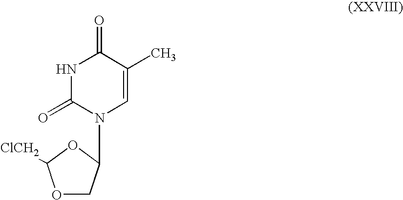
O1CC(N2C=C(C)C(=O)NC2=O)OC1[ClCH2]
